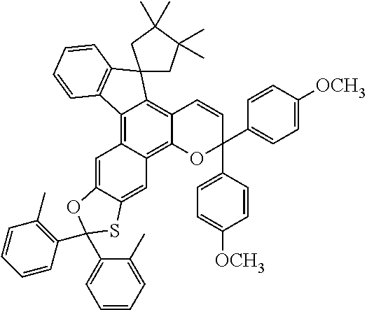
C12=C3C(=C4C(=C1C=CC(C1=CC=C([OCH3])C=C1)(C1=CC=C([OCH3])C=C1)O2)C1(C2=C4C=CC=C2)CC(C)(C)C(C)(C)C1)C=C1C(=C3)SC(C2=C(C)C=CC=C2)(C2=CC=CC=C2C)O1
